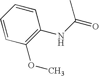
C1(NC(=O)C)=C(OC)C=CC=C1
